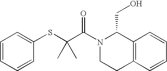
C1=CC=CC(SC(C(N2CCC3=C(C2CO)C=CC=C3)=O)(C)C)=C1
